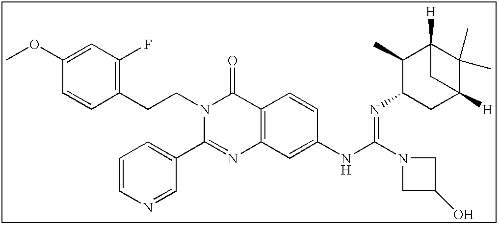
C1(OC)=CC(F)=C(CCN2C(C3=CC=CN=C3)=NC3=C(C2=O)C=CC(NC(=NC2CC4([H])C(C)(C)C([H])(C2C)C4)N2CC(O)C2)=C3)C=C1
